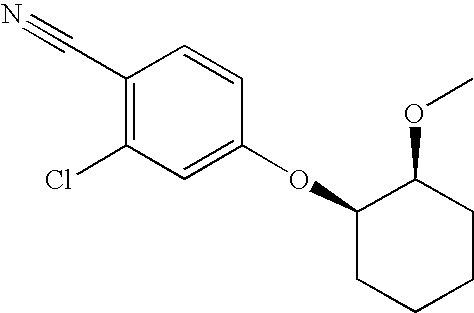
C1=CC(OC2CCCCC2OC)=CC(Cl)=C1C#N
